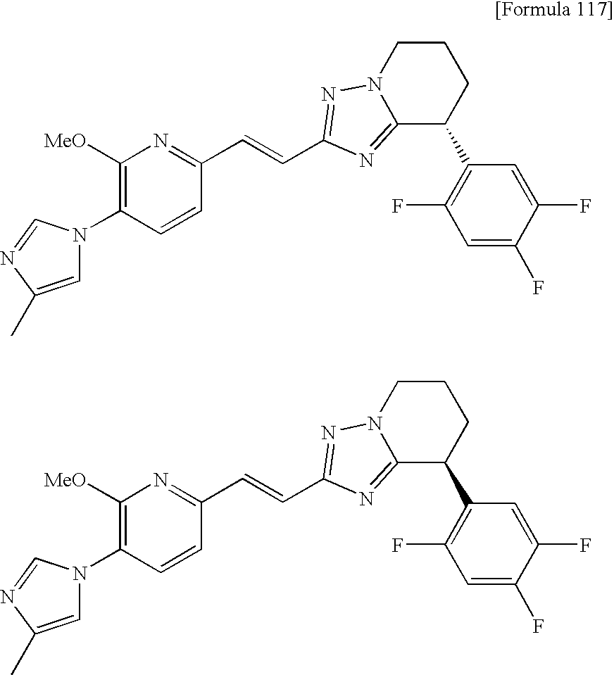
C1=C(C)N=CN1C1=C([MeO])N=C(C=CC2=NN3CCCC(C4=C(F)C=C(F)C(F)=C4)C3=N2)C=C1.C1=C(C)N=CN1C1=C([MeO])N=C(C=CC2=NN3CCCC(C4=C(F)C=C(F)C(F)=C4)C3=N2)C=C1
